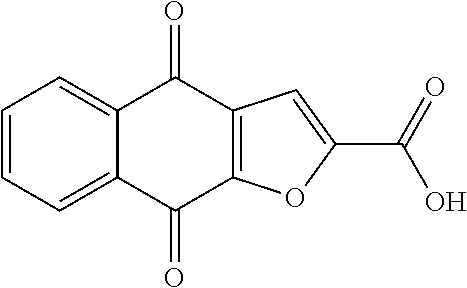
C1=CC=C2C(=C1)C(=O)C1=C(C2=O)OC(C(=O)O)=C1
